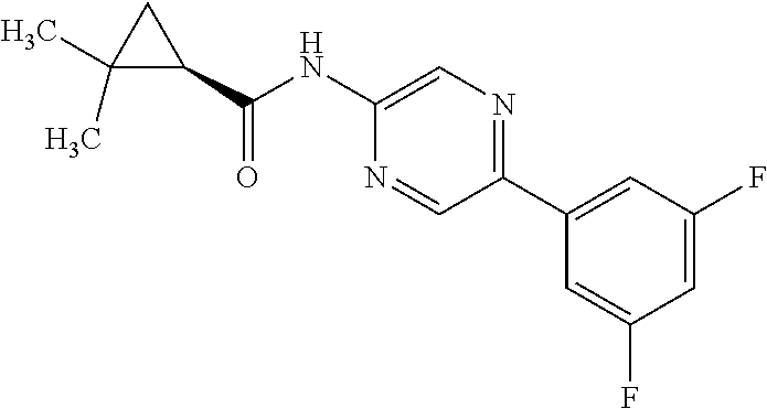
C1(C(=O)NC2=CN=C(C3=CC(F)=CC(F)=C3)C=N2)CC1(C)C
